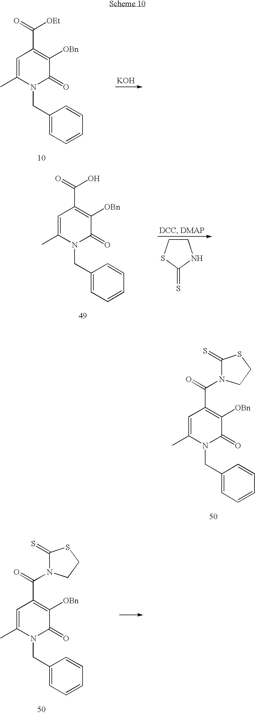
C1=C(C)N(CC2=CC=CC=C2)C(=O)C([OBn])=C1C(=O)[OEt].[KOH].C1=C(C)N(CC2=CC=CC=C2)C(=O)C([OBn])=C1C(=O)O.C1CSC(=S)N1.C1=C(C)N(CC2=CC=CC=C2)C(=O)C([OBn])=C1C(=O)N1C(=S)SCC1.C1=C(C)N(CC2=CC=CC=C2)C(=O)C([OBn])=C1C(=O)N1C(=S)SCC1
